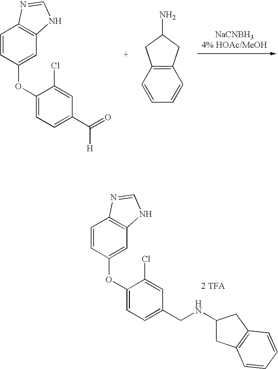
C1=CC(OC2=CC=C(C([H])=O)C=C2Cl)=CC2=C1N=CN2.C12=C(C=CC=C1)CC(N)C2.C1=CC(OC2=CC=C(CNC3CC4=C(C3)C=CC=C4)C=C2Cl)=CC2=C1N=CN2.[2 TFA]
